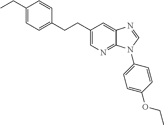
C1(CC)=CC=C(CCC2=CN=C3C(=C2)N=CN3C2=CC=C(OCC)C=C2)C=C1
